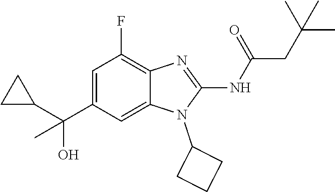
C1=C(C(C2CC2)(O)C)C=C2C(=C1F)N=C(NC(=O)CC(C)(C)C)N2C1CCC1
